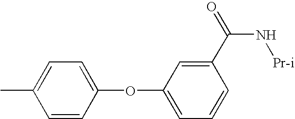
C1=CC(OC2=CC=CC(C(=O)N[Pr-i])=C2)=CC=C1C
